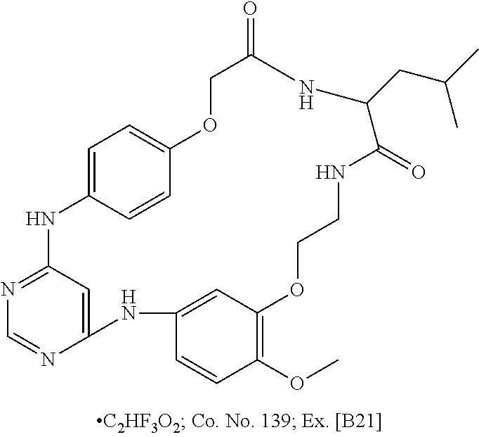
C12=CC(=NC=N1)NC1=CC=C(C=C1)OCC(=O)NC(CC(C)C)C(=O)NCCOC1=C(OC)C=CC(=C1)N2
